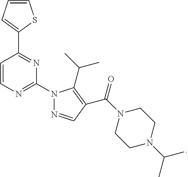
C1(N2N=CC(C(N3CCN(C(C)C)CC3)=O)=C2C(C)C)=NC=CC(C2=CC=CS2)=N1
